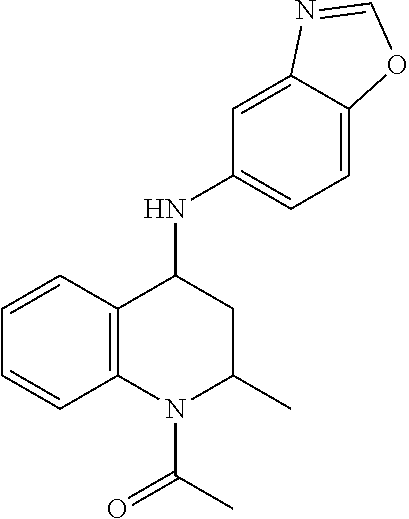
C1=CC=CC2=C1C(NC1=CC=C3C(=C1)N=CO3)CC(C)N2C(C)=O
